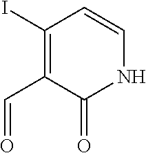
C1(I)=C(C=O)C(=O)NC=C1
